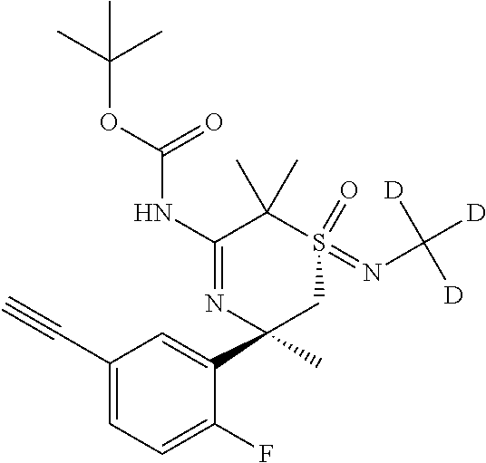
C1(C#C)=CC=C(F)C(C2(C)CS(=NC([D])([D])[D])(=O)C(C)(C)C(NC(OC(C)(C)C)=O)=N2)=C1
